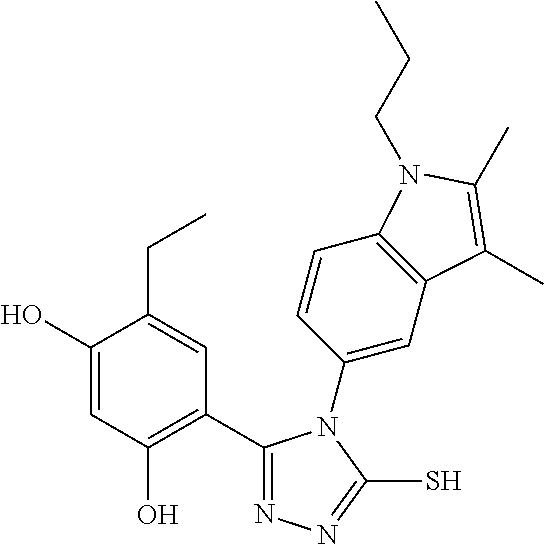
C1(C2=C(O)C=C(O)C(CC)=C2)=NN=C(S)N1C1=CC2=C(C=C1)N(CCC)C(C)=C2C
